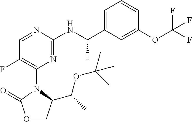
O1CC(C(C)OC(C)(C)C)N(C2=C(F)C=NC(NC(C3=CC=CC(OC(F)(F)F)=C3)C)=N2)C1=O
